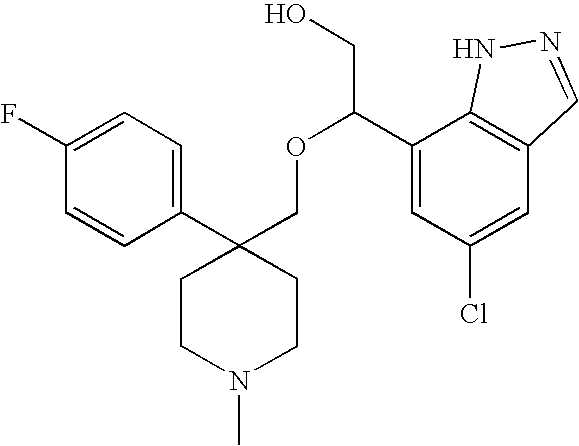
C1(C2(COC(C3=CC(Cl)=CC4=C3NN=C4)CO)CCN(C)CC2)=CC=C(F)C=C1
